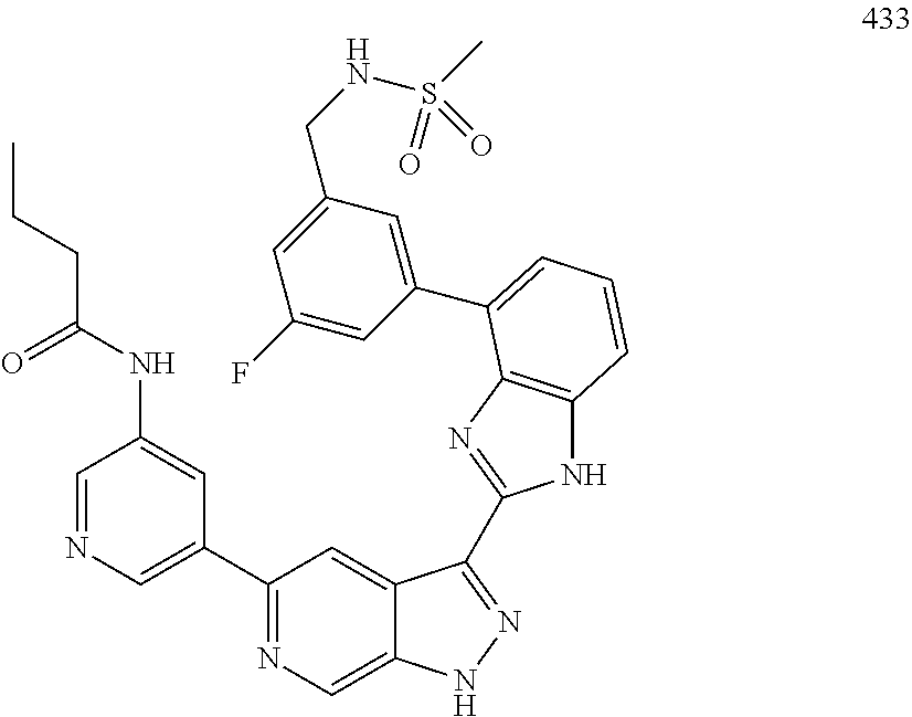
C1=NC=C(C2=NC=C3C(=C2)C(C2=NC4=C(N2)C=CC=C4C2=CC(CNS(C)(=O)=O)=CC(F)=C2)=NN3)C=C1NC(CCC)=O
